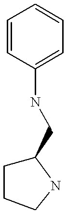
C1=CC(NCC2CCCN2)=CC=C1
